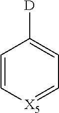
C1=C[X5]=CC=C1[D]
